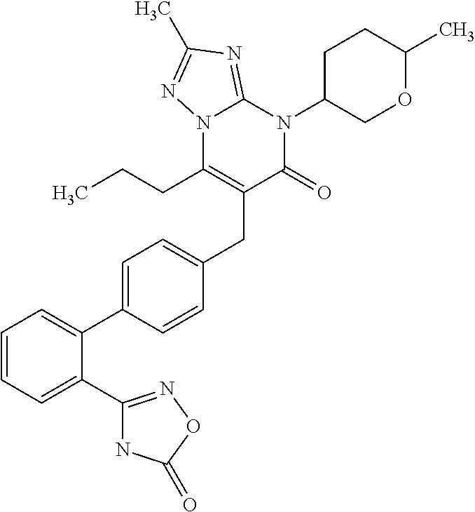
C1=CC=C(C2=NOC(=O)N2)C(C2=CC=C(CC3=C(CCC)N4C(=NC(C)=N4)N(C4COC(C)CC4)C3=O)C=C2)=C1
